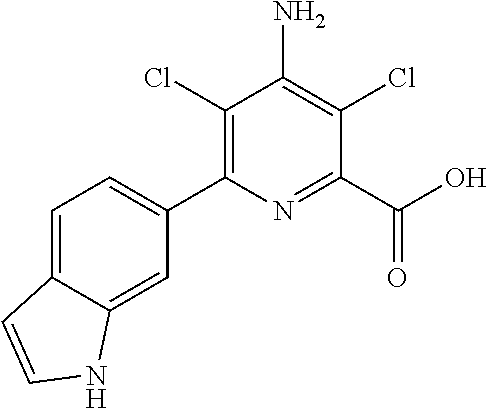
C1(Cl)=C(C2=CC=C3C(=C2)NC=C3)N=C(C(O)=O)C(Cl)=C1N
